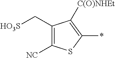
C1([NC])=C(C[HO3S])C([C(O)NHEt])=C(*)S1
